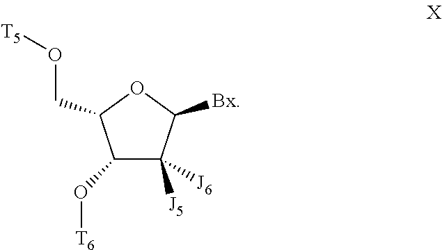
C1(O[T6])C([J5])([J6])C([Bx])OC1CO[T5]
